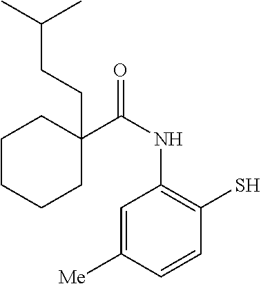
C1CCCC(C(NC2=C(S)C=CC([Me])=C2)=O)(CCC(C)C)C1
